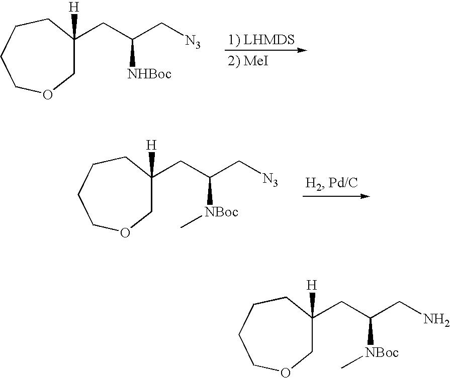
C(CC1([H])COCCCC1)(C[N3])[NHBoc].C(CC1([H])COCCCC1)(C[N3])[NBoc]C.C(CC1([H])COCCCC1)(CN)[NBoc]C
